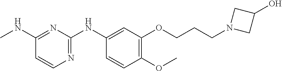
C1=CN=C(NC2=CC(OCCCN3CC(O)C3)=C(OC)C=C2)N=C1NC
